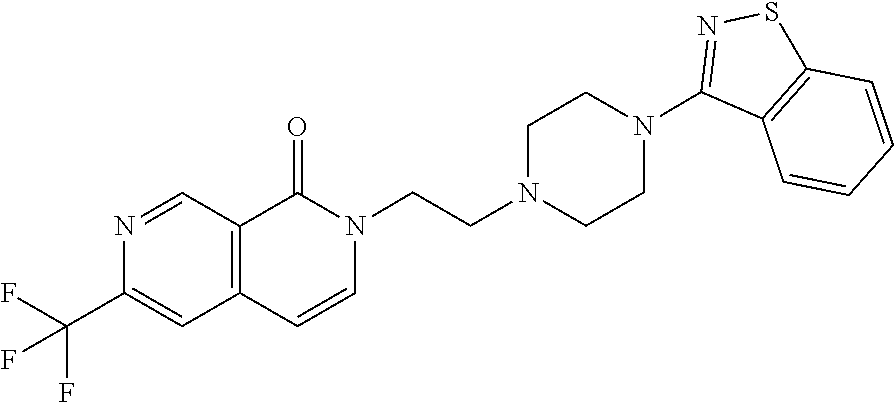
FC(F)(F)C1=CC2=C(C=N1)C(=O)N(CCN1CCN(C3=NSC4=C3C=CC=C4)CC1)C=C2
